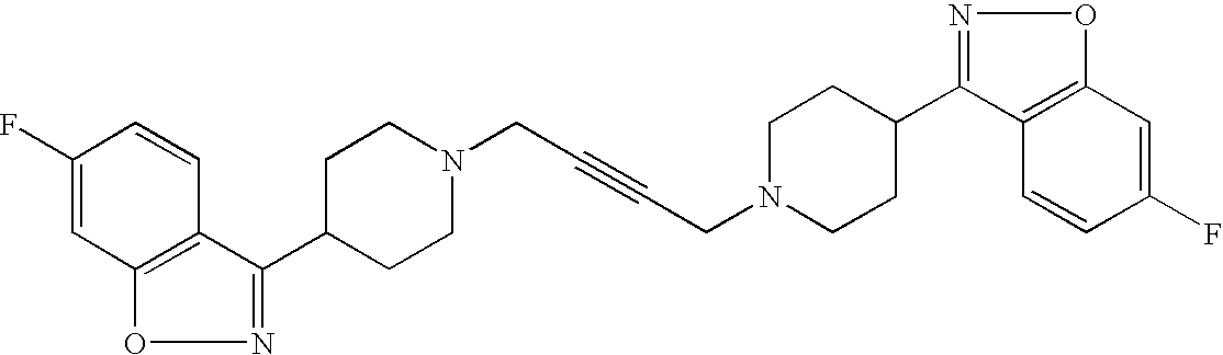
C1(F)=CC2=C(C=C1)C(C1CCN(CC#CCN3CCC(C4=NOC5=C4C=CC(F)=C5)CC3)CC1)=NO2
